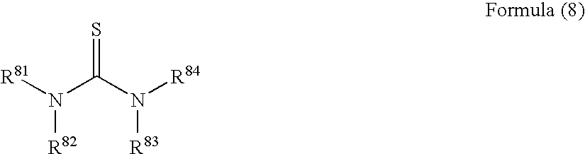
[R81]N(C(N([R84])[R83])=S)[R82]
